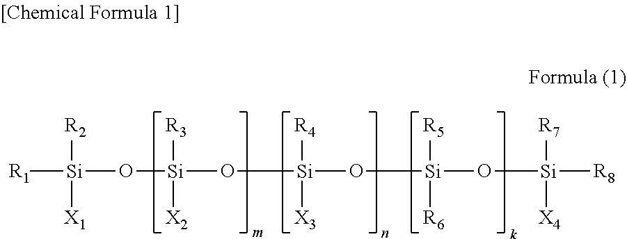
[R1][Si]([R2])([X1])O[Si]([R3])([X2])O[Si]([R4])([X3])O[Si]([R5])([R6])O[Si]([R7])([X4])[R8]
